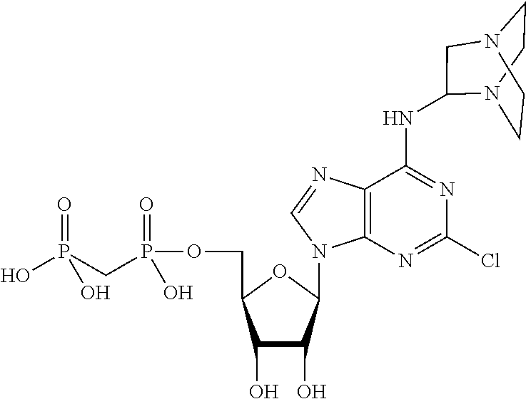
C1(O)C(O)C(N2C3=C(C(NC4N5CCN(CC5)C4)=NC(Cl)=N3)N=C2)OC1COP(CP(=O)(O)O)(=O)O
